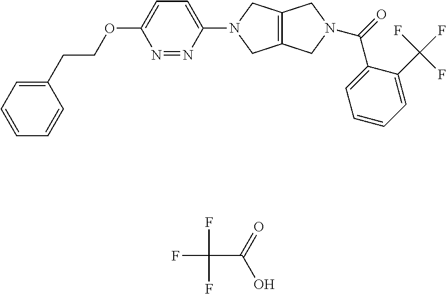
C1(CCOC2=CC=C(N3CC4=C(C3)CN(C(=O)C3=CC=CC=C3C(F)(F)F)C4)N=N2)=CC=CC=C1.FC(C(=O)O)(F)F
